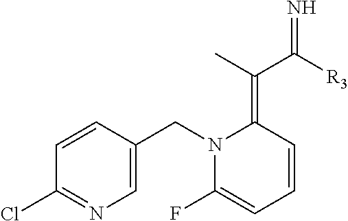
C1=CC(CN2C(F)=CC=CC2=C(C([R3])=N)C)=CN=C1Cl
